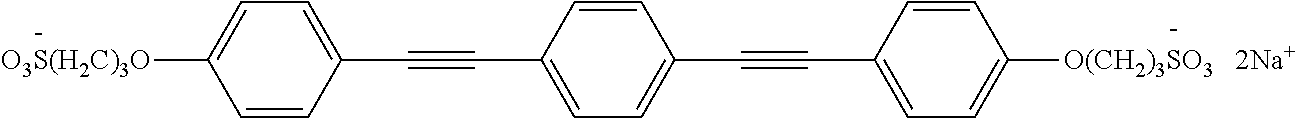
[O3S(H2C)3O]C1=CC=C(C#CC2=CC=C(C#CC3=CC=C([O(CH2)3SO3])C=C3)C=C2)C=C1.[2Na+]
